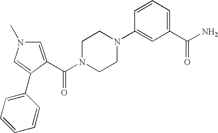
C1=C(C(N2CCN(C3=CC(C(N)=O)=CC=C3)CC2)=O)C(C2=CC=CC=C2)=CN1C
